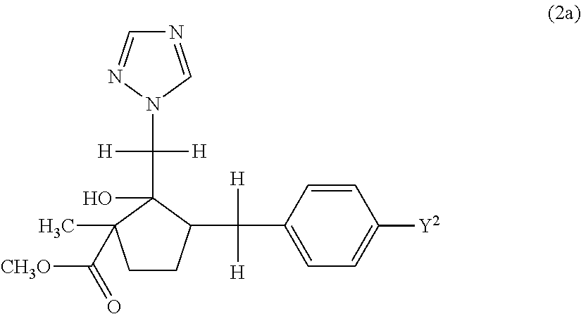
C(C1=CC=C([Y2])C=C1)([H])([H])C1CCC(C)(C([CH3O])=O)C1(O)C(N1C=NC=N1)([H])[H]
